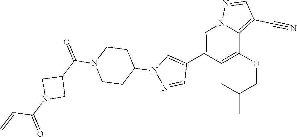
C1=C(C2=CN(C3CCN(C(C4CN(C(=O)C=C)C4)=O)CC3)N=C2)C=C(OCC(C)C)C2=C(C#N)C=NN12
